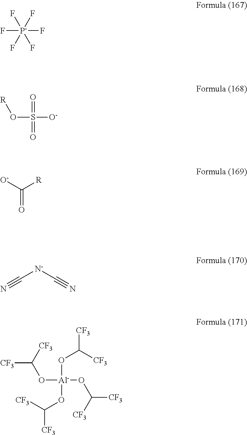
F[P-](F)(F)(F)(F)F.O(S([O-])(=O)=O)[R].C(=O)([R])[O-].C([N-]C#N)#N.[CF3]C(O[Al](OC([CF3])[CF3])(OC([CF3])[CF3])OC([CF3])[CF3])[CF3]
